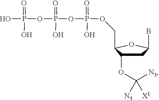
O(P(OP(OP(=O)(O)O)(=O)O)(=O)O)CC1C(OC([N3])([N3])[X1])CC(B)O1
